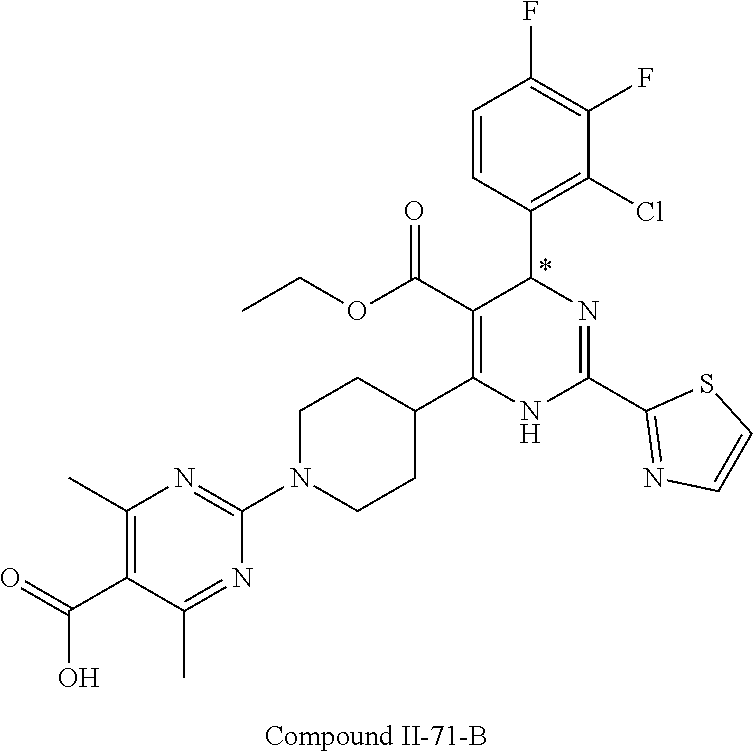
C1(F)=C(F)C=CC(C2N=C(C3=NC=CS3)NC(C3CCN(C4=NC(C)=C(C(O)=O)C(C)=N4)CC3)=C2C(OCC)=O)=C1Cl
